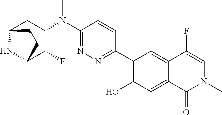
C1(C2=NN=C(N(C3CC4NC(C3F)CC4)C)C=C2)=C(O)C=C2C(=C1)C(F)=CN(C)C2=O
